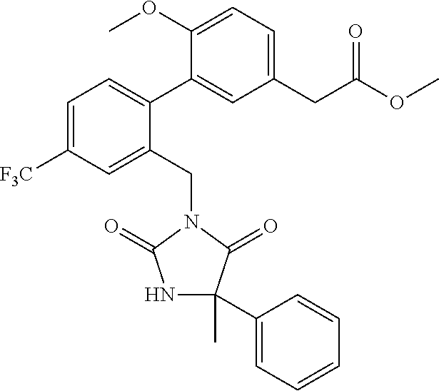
C1=C([F3C])C=C(CN2C(=O)NC(C)(C3=CC=CC=C3)C2=O)C(C2=CC(CC(OC)=O)=CC=C2OC)=C1
